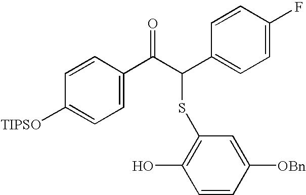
C1=CC([TIPSO])=CC=C1C(C(C1=CC=C(F)C=C1)SC1=C(O)C=CC([OBn])=C1)=O
